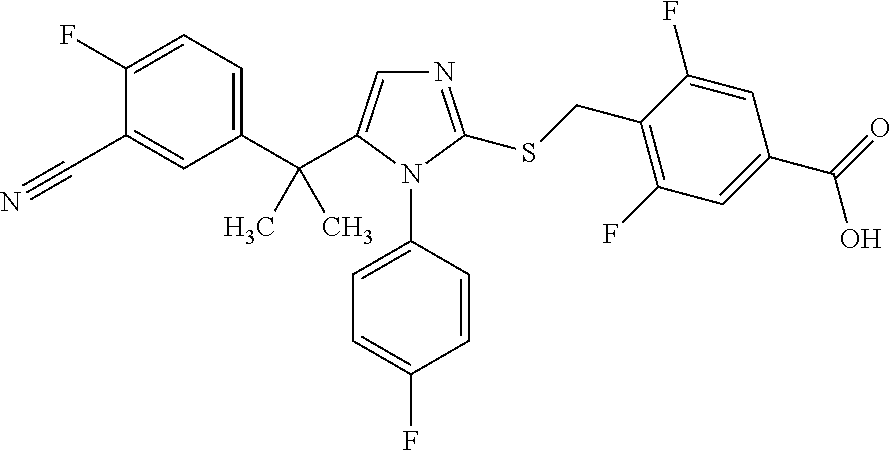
C1(C(C)(C)C2=CN=C(SCC3=C(F)C=C(C(=O)O)C=C3F)N2C2=CC=C(F)C=C2)=CC=C(F)C(C#N)=C1
